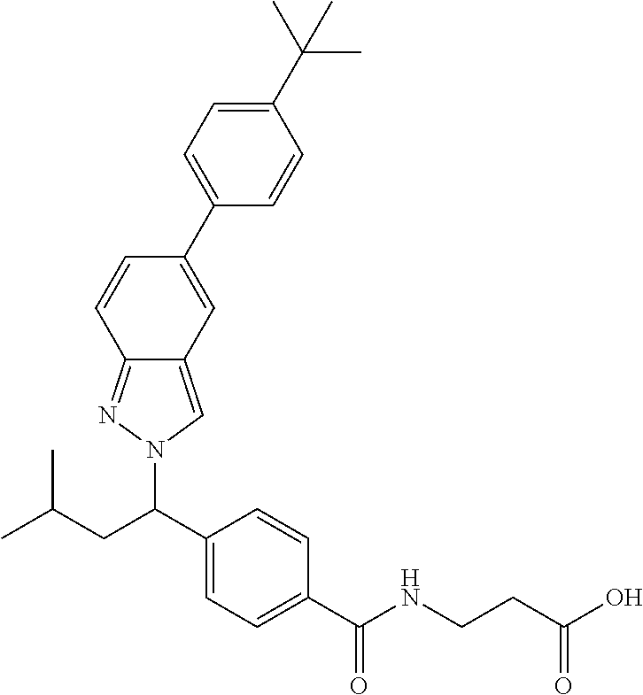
C1(C(CC(C)C)N2C=C3C(=N2)C=CC(C2=CC=C(C(C)(C)C)C=C2)=C3)=CC=C(C(NCCC(O)=O)=O)C=C1
